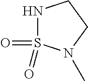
N1S(=O)(=O)N(C)CC1
